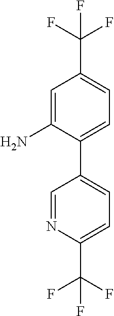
C1=C(N)C(C2=CC=C(C(F)(F)F)N=C2)=CC=C1C(F)(F)F
